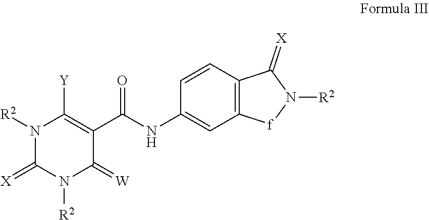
N1([R2])C(=[X])N([R2])C(=[W])C(C(NC2=CC3=C(C=C2)C(=[X])N([R2])[f]3)=O)=C1[Y]
